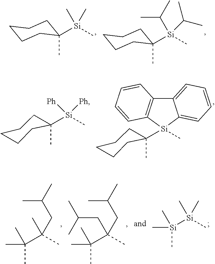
CC1([Si](C)(C)C)CCCCC1.CC1([Si](C)(C(C)C)C(C)C)CCCCC1.CC1([Si](C)([Ph])[Ph])CCCCC1.CC1([Si]2(C)C3=CC=CC=C3C3=C2C=CC=C3)CCCCC1.CC(C(C)(C)CC(C)C)(C)C.CC(C(C)(CC(C)C)CC(C)C)(C)C.C[Si]([Si](C)(C)C)(C)C
